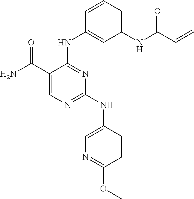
C1=C(C(N)=O)C(NC2=CC(NC(C=C)=O)=CC=C2)=NC(NC2=CN=C(OC)C=C2)=N1
